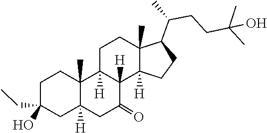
C1(CC)(O)CCC2(C)C3([H])CCC4(C)C(C(CCC(C)(O)C)C)CCC4([H])C3([H])C(=O)CC2([H])C1
